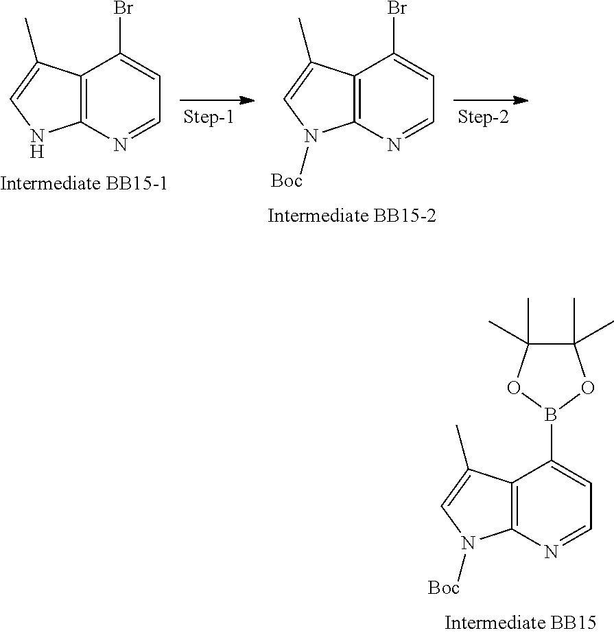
C12=C(N=CC=C1Br)NC=C2C.C12=C(N=CC=C1Br)N([Boc])C=C2C.C12=C(N=CC=C1B1OC(C)(C)C(C)(C)O1)N([Boc])C=C2C
